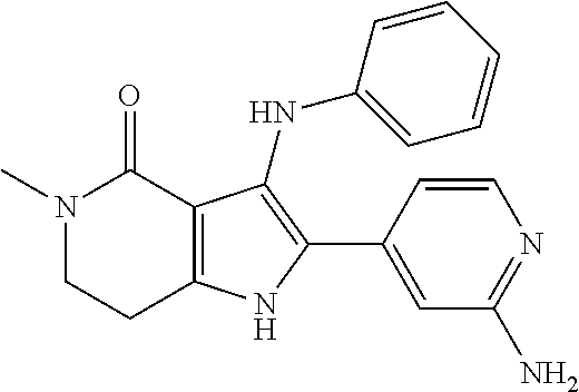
N1(C)CCC2=C(C1=O)C(NC1=CC=CC=C1)=C(C1=CC(N)=NC=C1)N2
